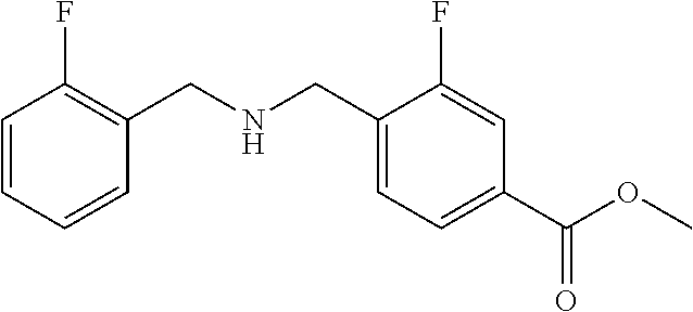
C1=CC=CC(CNCC2=CC=C(C(OC)=O)C=C2F)=C1F
